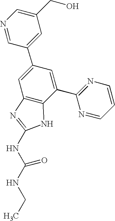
N1=CC(C2=CC3=C(C(C4=NC=CC=N4)=C2)NC(NC(NCC)=O)=N3)=CC(CO)=C1
